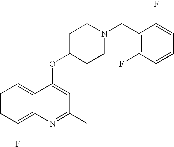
C1=CC(F)=C2C(=C1)C(OC1CCN(CC3=C(F)C=CC=C3F)CC1)=CC(C)=N2
